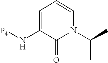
[P4]NC1=CC=CN(C(C)C)C1=O
